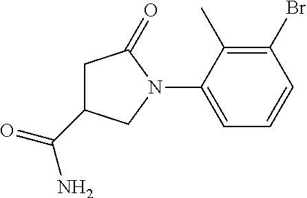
C1(C(=O)N)CC(=O)N(C2=CC=CC(Br)=C2C)C1
